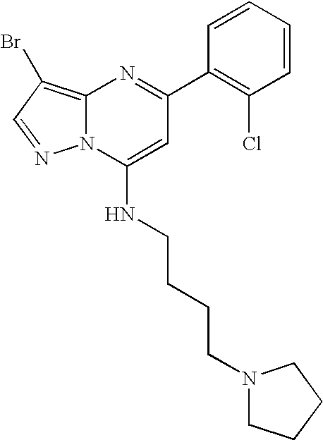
C1(C2=NC3=C(Br)C=NN3C(NCCCCN3CCCC3)=C2)=C(Cl)C=CC=C1
